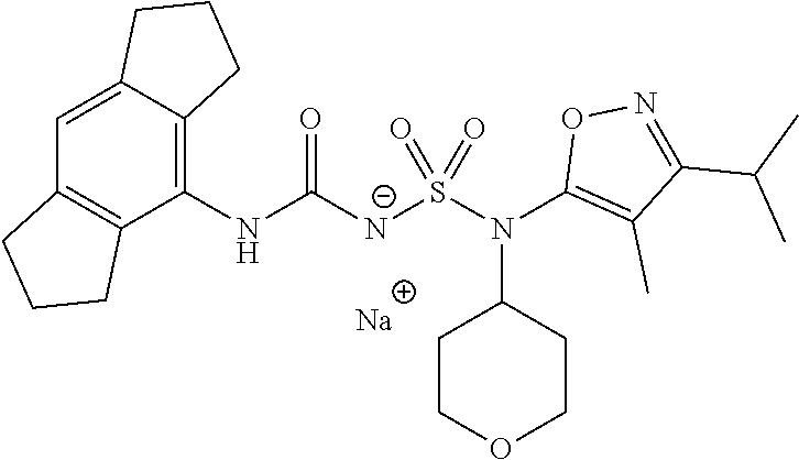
[Na].C1(NC([N-]S(N(C2=C(C)C(C(C)C)=NO2)C2CCOCC2)(=O)=O)=O)=C2C(=CC3=C1CCC3)CCC2
